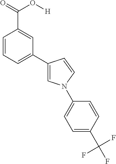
C1=CC=C(C2=CN(C3=CC=C(C(F)(F)F)C=C3)C=C2)C=C1C(=O)O[H]
